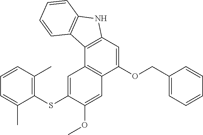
C1(OCC2=CC=CC=C2)=CC2=C(C3=C1C=C(OC)C(SC1=C(C)C=CC=C1C)=C3)C1=C(N2)C=CC=C1
